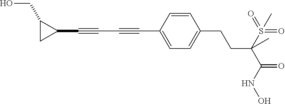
C(C1=CC=C(CCC(C(=O)NO)(S(=O)(=O)C)C)C=C1)#CC#CC1C(CO)C1
